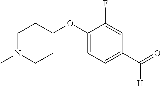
C1N(C)CCC(OC2=CC=C(C(=O)[H])C=C2F)C1
